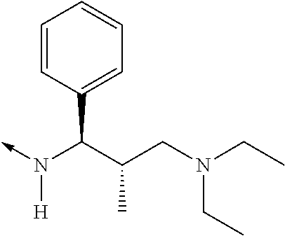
C(C)(CN(CC)CC)C(N(->C)[H])C1=CC=CC=C1
